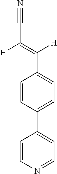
C1=CN=CC=C1C1=CC=C(C([H])=C(C#N)[H])C=C1
